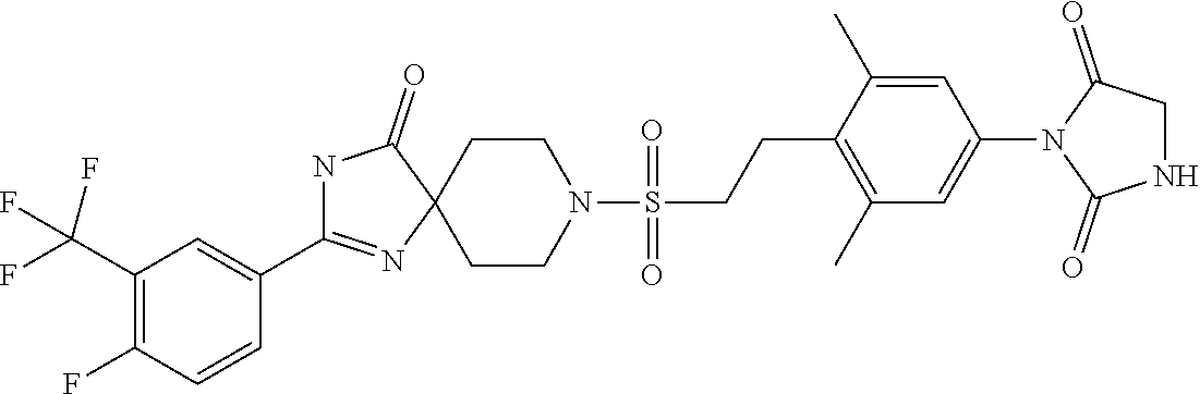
C1(C(F)(F)F)=C(F)C=CC(C2=NC3(CCN(S(CCC4=C(C)C=C(N5C(=O)NCC5=O)C=C4C)(=O)=O)CC3)C(=O)N2)=C1
